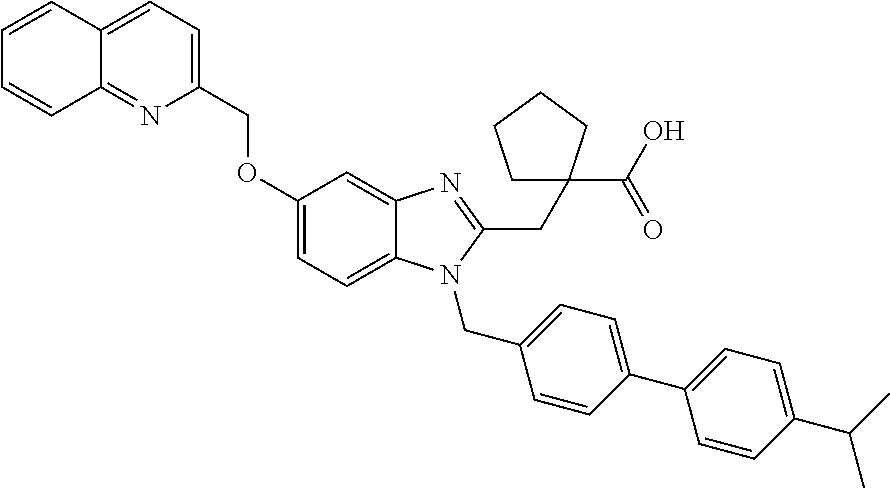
O(C1=CC=C2C(=C1)N=C(CC1(C(O)=O)CCCC1)N2CC1=CC=C(C2=CC=C(C(C)C)C=C2)C=C1)CC1=CC=C2C(=N1)C=CC=C2
